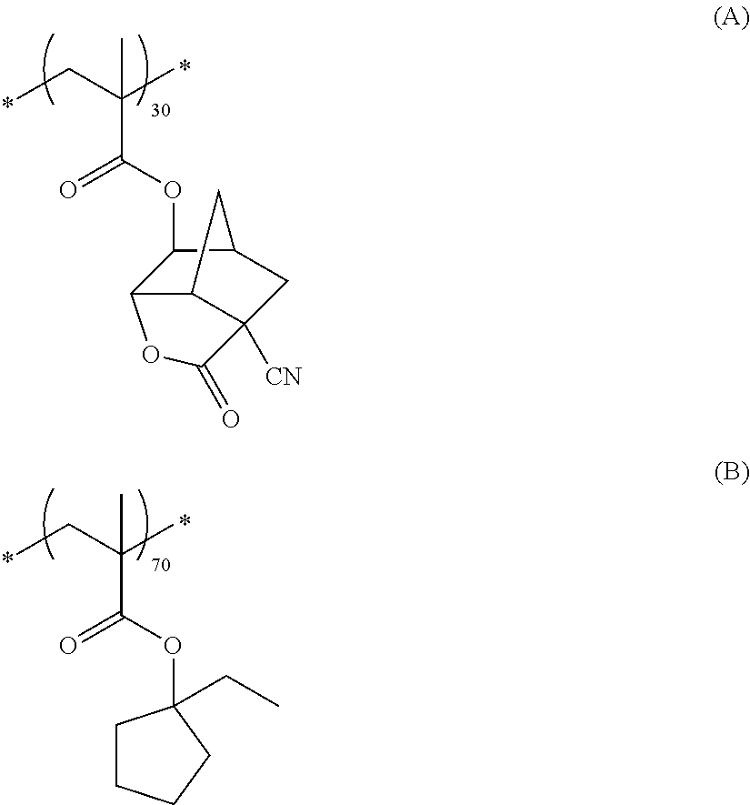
CCC(C)(C)C(OC1C2C3C([CN])(CC1C3)C(=O)O2)=O.CCC(C)(C)C(OC1(CC)CCCC1)=O
